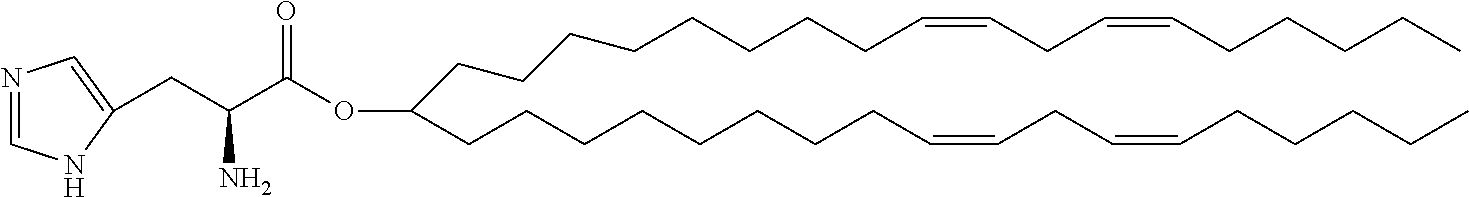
C(CCCCCCCCC=CCC=CCCCCC)(CCCCCCCCC=CCC=CCCCCC)OC(C(CC1=CN=CN1)N)=O
